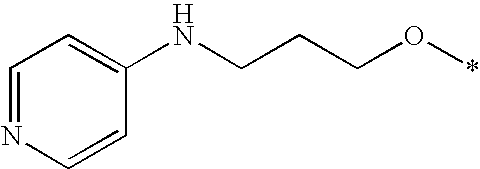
C1=NC=CC(NCCCO*)=C1
